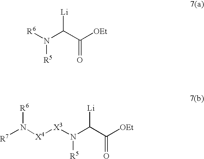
[R6]N(C(C([OEt])=O)[Li])[R5].[X3](N(C(C([OEt])=O)[Li])[R5])[X4]N([R6])[R7]
